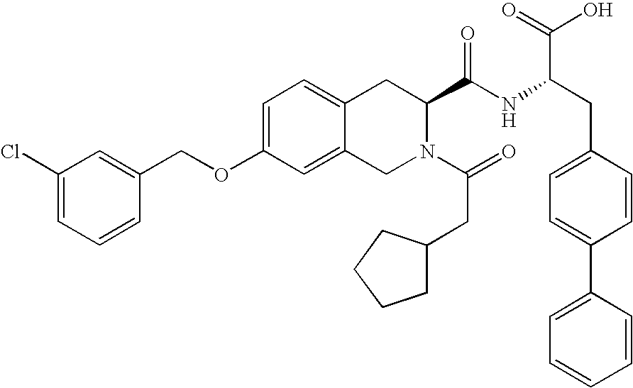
C12=CC=C(OCC3=CC(Cl)=CC=C3)C=C1CN(C(=O)CC1CCCC1)C(C(NC(CC1=CC=C(C3=CC=CC=C3)C=C1)C(=O)O)=O)C2
